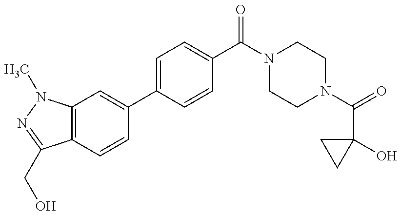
C12=C(N(C)N=C1CO)C=C(C1=CC=C(C(N3CCN(C(=O)C4(O)CC4)CC3)=O)C=C1)C=C2
